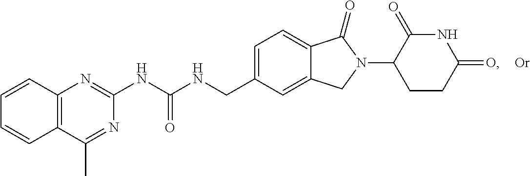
C1=C(CNC(NC2=NC3=C(C(C)=N2)C=CC=C3)=O)C=C2C(=C1)C(=O)N(C1CCC(=O)NC1=O)C2
